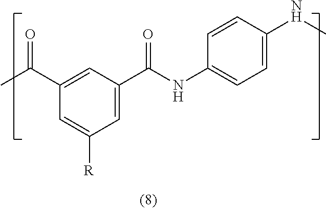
CC(C1=CC(C(NC2=CC=C(NC)C=C2)=O)=CC([R])=C1)=O
